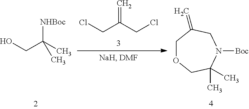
C=C(CCl)CCl.[NHBoc]C(CO)(C)C.C1OCC(C)(C)N([Boc])CC1=C
